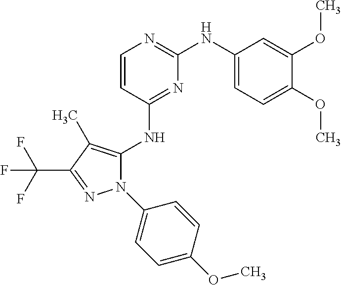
N1(C2=CC=C(OC)C=C2)C(NC2=NC(NC3=CC=C(OC)C(OC)=C3)=NC=C2)=C(C)C(C(F)(F)F)=N1
